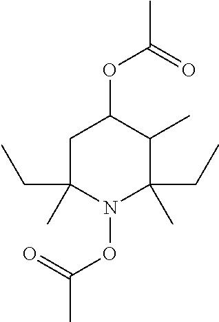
C1(OC(=O)C)CC(CC)(C)N(OC(C)=O)C(CC)(C)C1C
